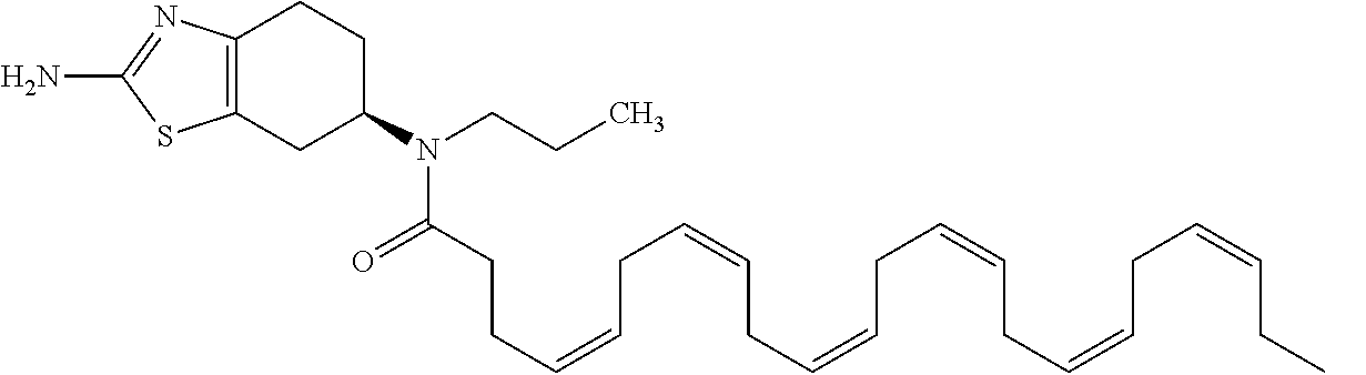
C12=C(CC(N(CCC)C(CCC=CCC=CCC=CCC=CCC=CCC=CCC)=O)CC1)SC(N)=N2
